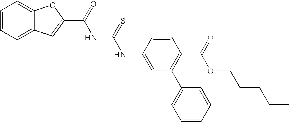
C1=CC=C2C(=C1)OC(C(NC(NC1=CC(C3=CC=CC=C3)=C(C(OCCCCC)=O)C=C1)=S)=O)=C2
